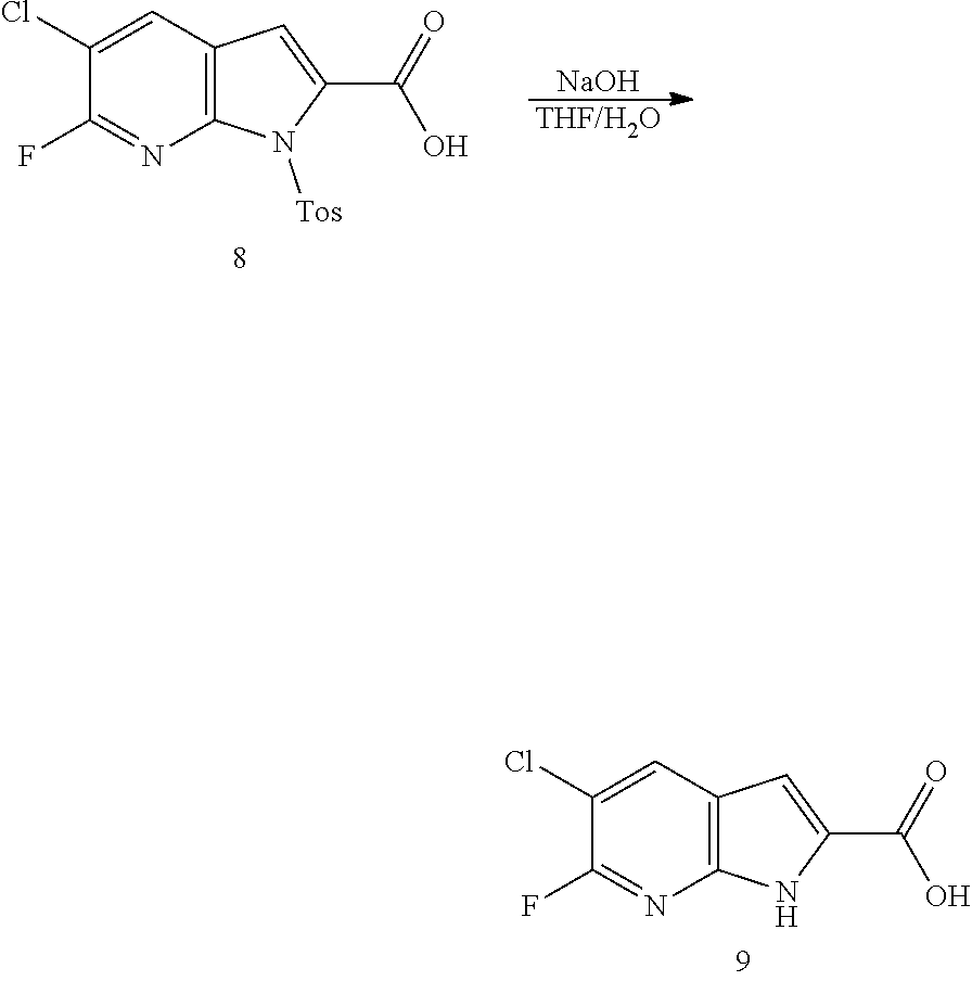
C12=C(C=C(Cl)C(F)=N1)C=C(C(=O)O)N2.[NaOH].[THF/H2O].C12=C(C=C(Cl)C(F)=N1)C=C(C(=O)O)N2[Tos]
